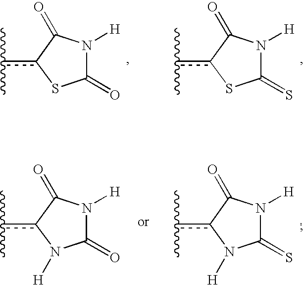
N1([H])C(=O)Sc(c(C)C)C1=O.N1([H])C(=S)Sc(c(C)C)C1=O.N1([H])C(=O)N([H])c(c(C)C)C1=O.N1([H])C(=S)N([H])c(c(C)C)C1=O
